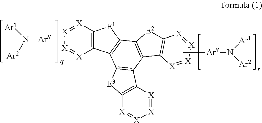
[X]1=[X]C2=C([X]=[X]1)[E1]C1=C2C2=C(C3=C1[E2]C1=C3[X]=[X][X]=[X]1)C1=C([E3]2)[X]=[X][X]=[X]1.C[ArS]N([Ar2])[Ar1].C[ArS]N([Ar1])[Ar2]
